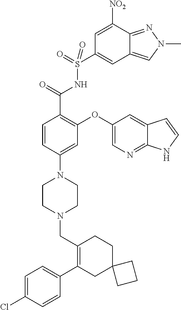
C1=C(Cl)C=CC(C2=C(CN3CCN(C4=CC(OC5=CN=C6C(=C5)C=CN6)=C(C(=O)NS(=O)(=O)C5=CC6=CN(C)N=C6C([NO2])=C5)C=C4)CC3)CCC3(C2)CCC3)=C1
